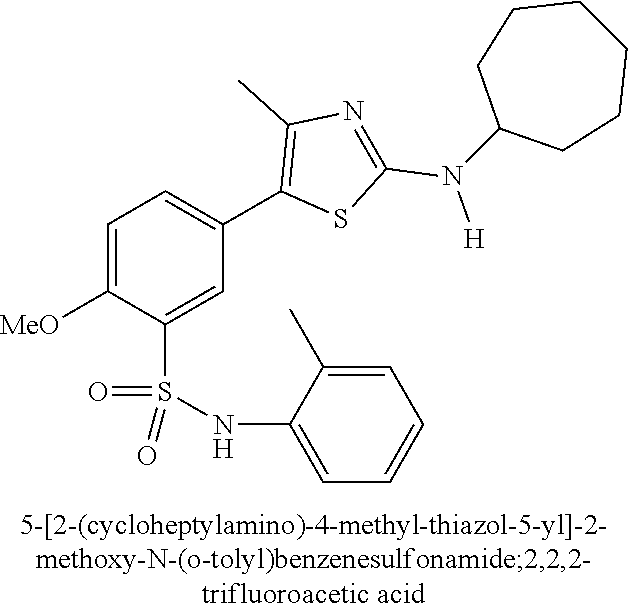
C1=C([MeO])C(S(NC2=CC=CC=C2C)(=O)=O)=CC(C2=C(C)N=C(N([H])C3CCCCCC3)S2)=C1
